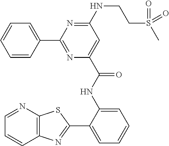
N(C1=NC(C2=CC=CC=C2)=NC(C(NC2=CC=CC=C2C2=NC3=C(N=CC=C3)S2)=O)=C1)CCS(C)(=O)=O
